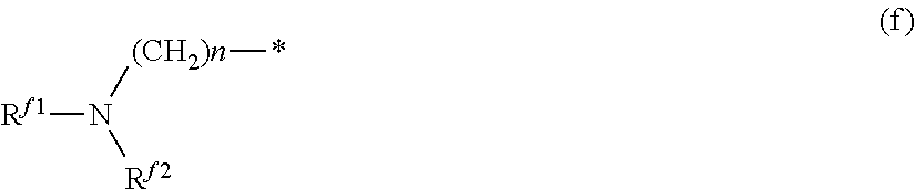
[(CH2)n](N([Rf1])[Rf2])*
